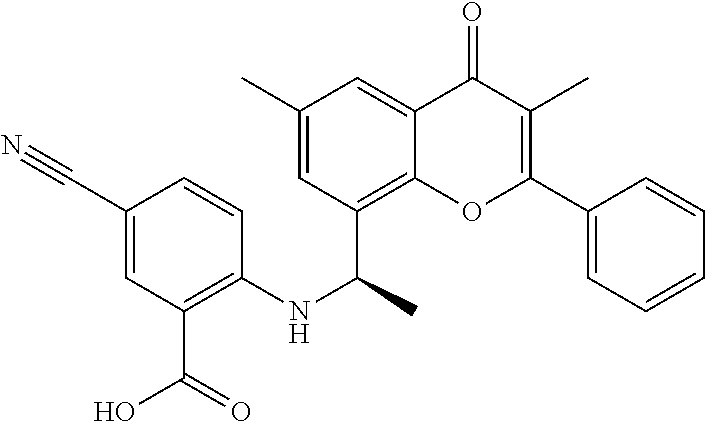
C1=C(C)C=C2C(=O)C(C)=C(C3=CC=CC=C3)OC2=C1C(NC1=C(C(=O)O)C=C(C#N)C=C1)C
